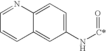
C12=CC=C(N[C*]=O)C=C1C=CC=N2
